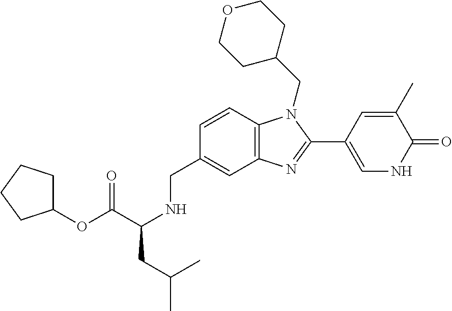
C12=C(C=CC(CNC(CC(C)C)C(OC3CCCC3)=O)=C1)N(CC1CCOCC1)C(C1=CNC(=O)C(C)=C1)=N2
